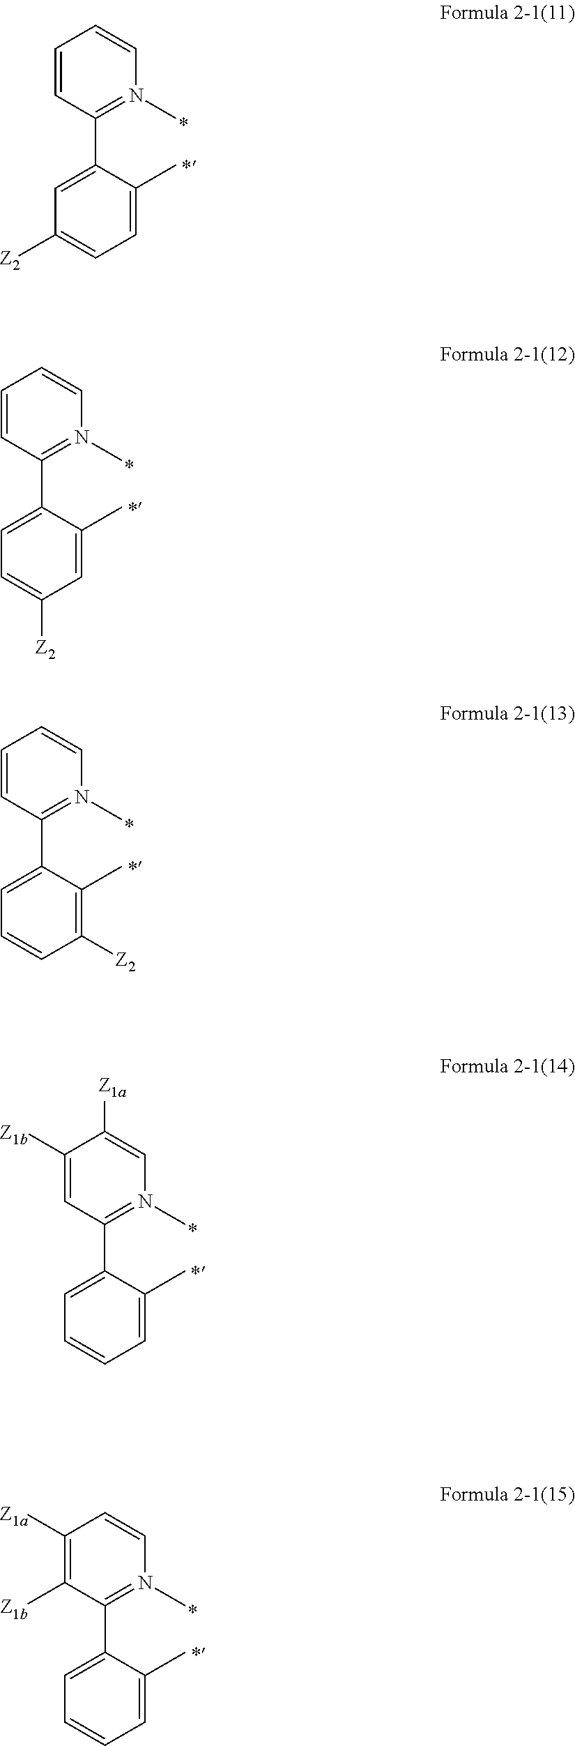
C1=CC(C2=CC([Z2])=CC=C2C)=N(C)C=C1.C1=CC(C2=CC=C([Z2])C=C2C)=N(C)C=C1.C1=CC(C2=CC=CC([Z2])=C2C)=N(C)C=C1.C1([Z1b])=CC(C2=CC=CC=C2C)=N(C)C=C1[Z1a].C1([Z1a])=C([Z1b])C(C2=CC=CC=C2C)=N(C)C=C1
